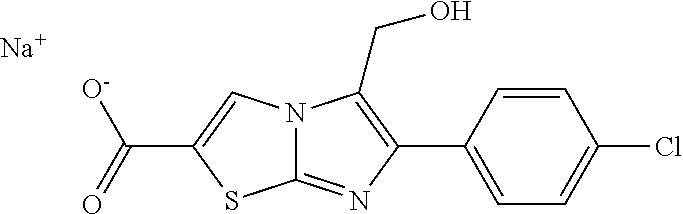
N12C(=NC(C3=CC=C(Cl)C=C3)=C1CO)SC(C(=O)[O-])=C2.[Na]
